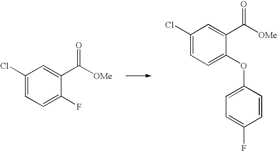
C1(Cl)=CC=C(OC2=CC=C(F)C=C2)C(C([OMe])=O)=C1.C1(Cl)=CC=C(F)C(C([OMe])=O)=C1
